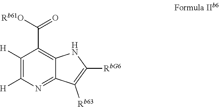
C1([H])=C([H])N=C2C(=C1C([Rb61O])=O)NC([RbG6])=C2[Rb63]
